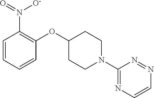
C1=CC=CC(OC2CCN(C3=NC=CN=N3)CC2)=C1N(=O)[O-]
